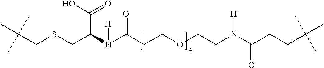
C(CSCC(N(C(CCOCCN(C(CCC(C)(C)C)=O)[H])=O)[H])C(O)=O)(C)(C)C
